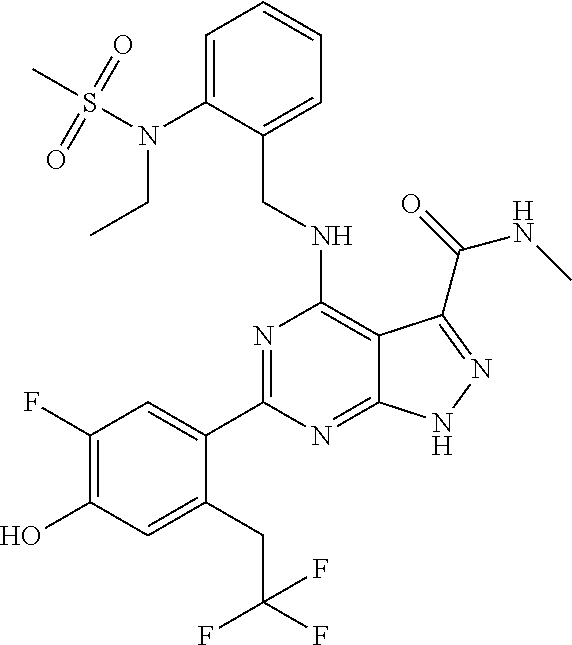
C1(C2=CC(F)=C(O)C=C2CC(F)(F)F)=NC(NCC2=CC=CC=C2N(CC)S(C)(=O)=O)=C2C(=N1)NN=C2C(NC)=O
